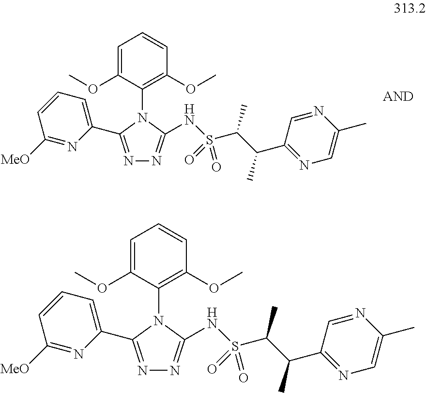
N1=CC(C(C(S(=O)(=O)NC2=NN=C(C3=CC=CC([MeO])=N3)N2C2=C(OC)C=CC=C2OC)C)C)=NC=C1C.N1=CC(C(C(S(=O)(=O)NC2=NN=C(C3=CC=CC([MeO])=N3)N2C2=C(OC)C=CC=C2OC)C)C)=NC=C1C
